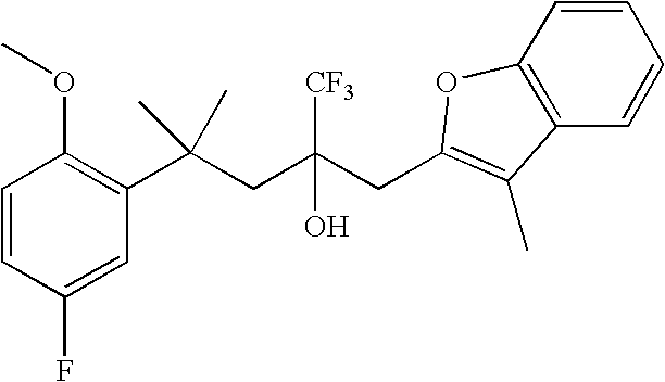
C1(F)=CC(C(CC(CC2=C(C)C3=C(O2)C=CC=C3)(O)[CF3])(C)C)=C(OC)C=C1
